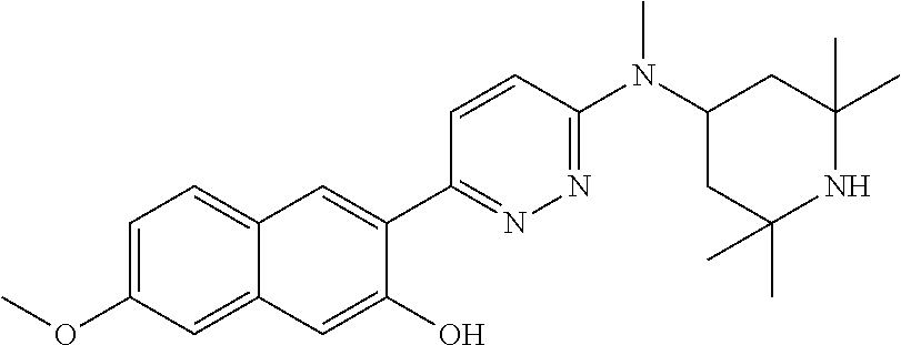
C12=CC=C(OC)C=C1C=C(O)C(C1=NN=C(N(C3CC(C)(C)NC(C)(C)C3)C)C=C1)=C2
